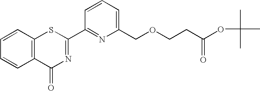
C1(C2=NC(=O)C3=C(S2)C=CC=C3)=NC(COCCC(=O)OC(C)(C)C)=CC=C1
